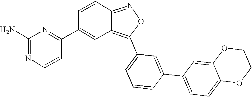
C1=CC=C(C2=C3C(=NO2)C=CC(C2=NC(N)=NC=C2)=C3)C=C1C1=CC=C2C(=C1)OCCO2
